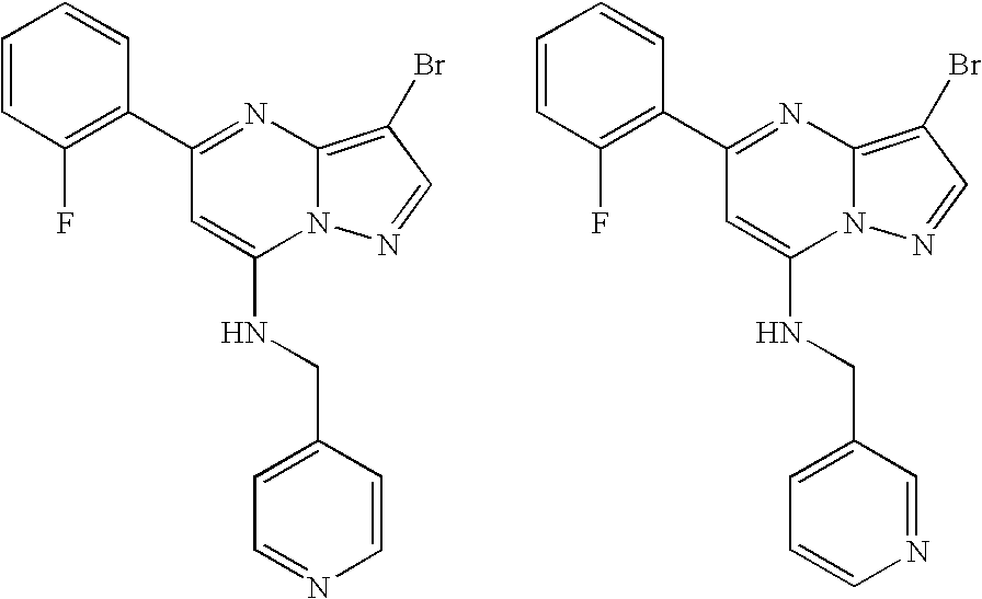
C1(C2=C(F)C=CC=C2)=NC2=C(Br)C=NN2C(NCC2=CC=NC=C2)=C1.C1(C2=C(F)C=CC=C2)=NC2=C(Br)C=NN2C(NCC2=CC=CN=C2)=C1
